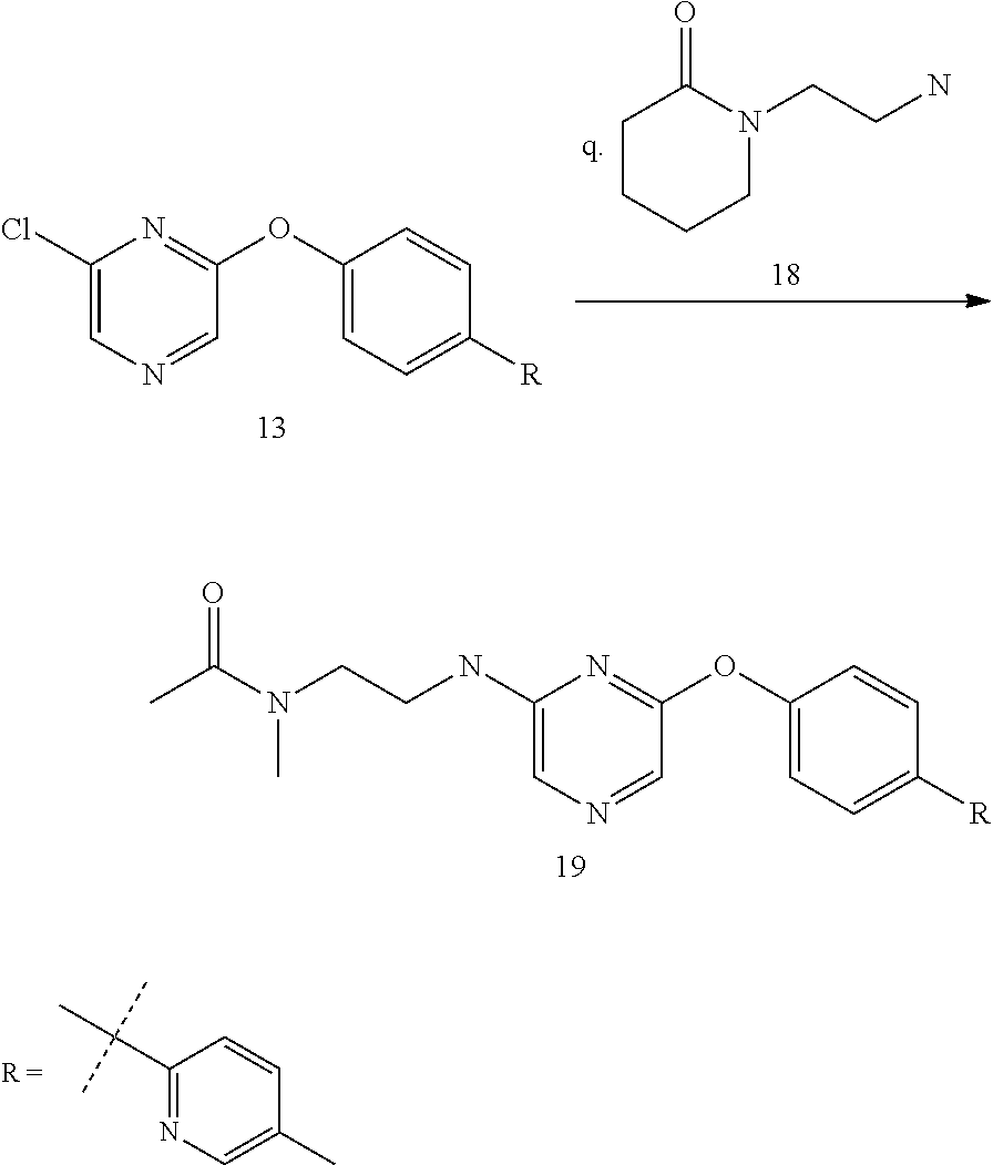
C1CCCN(CCN)C1=O.C1(Cl)=CN=CC(OC2=CC=C([R])C=C2)=N1.C1(NCCN(C)C(C)=O)=CN=CC(OC2=CC=C([R])C=C2)=N1.C1(C(C)(C)C)=NC=C(C)C=C1
